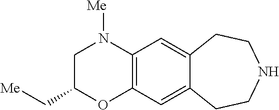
N1([Me])CC(C[Me])OC2=C1C=C1C(=C2)CCNCC1
